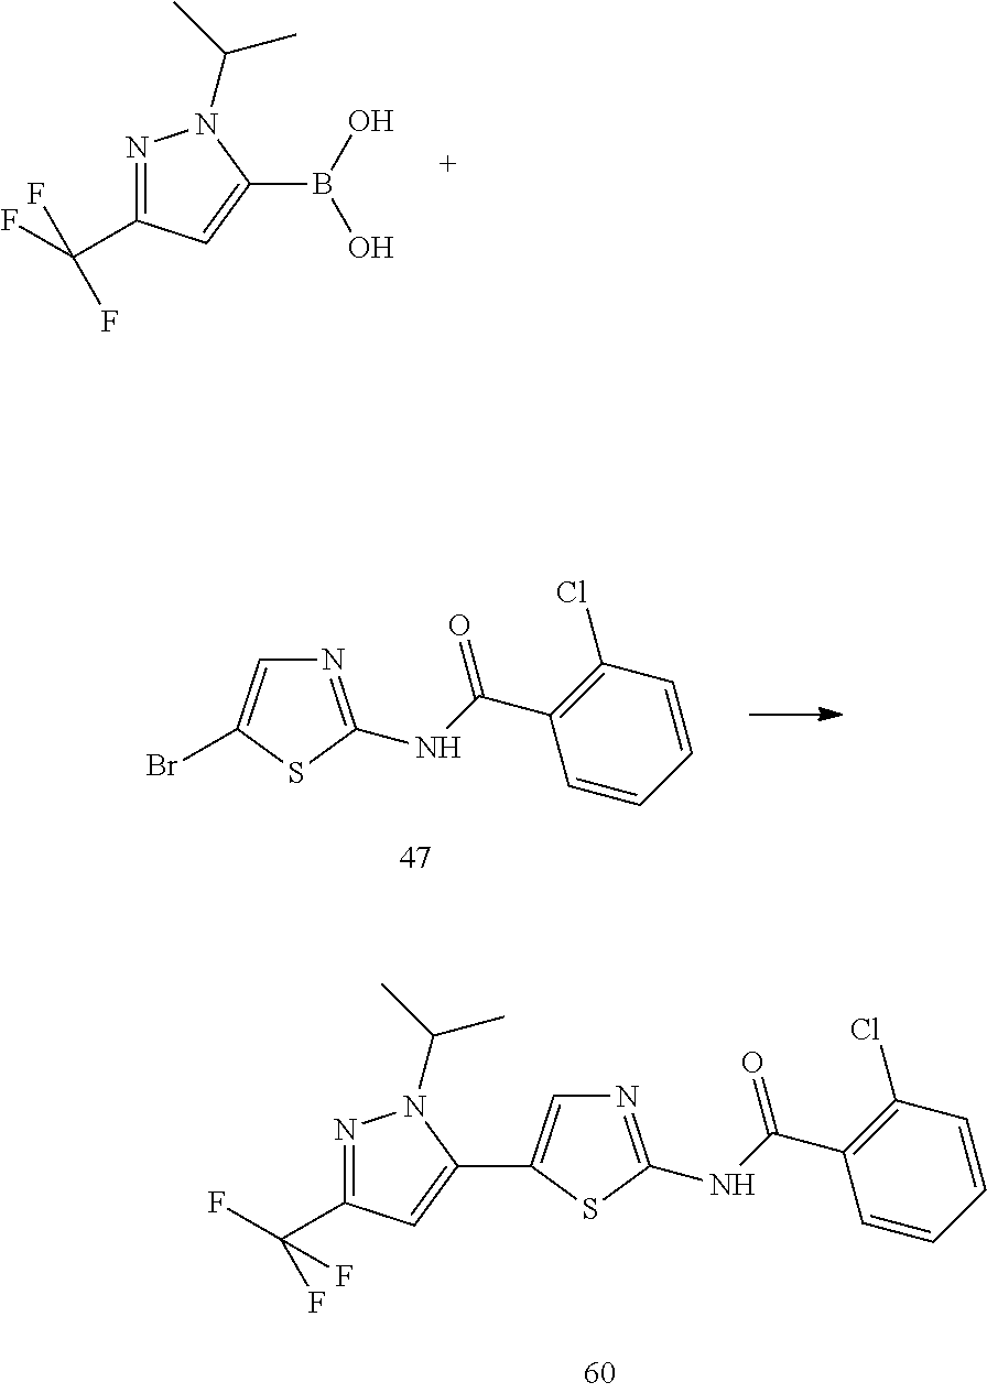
N1=C(C(F)(F)F)C=C(B(O)O)N1C(C)C.N1=C(NC(C2=C(Cl)C=CC=C2)=O)SC(Br)=C1.N1=C(NC(C2=C(Cl)C=CC=C2)=O)SC(C2=CC(C(F)(F)F)=NN2C(C)C)=C1
